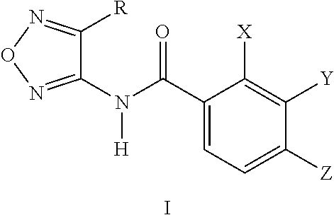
C1(N(C(C2=CC=C([Z])C([Y])=C2[X])=O)[H])=NON=C1[R].I
